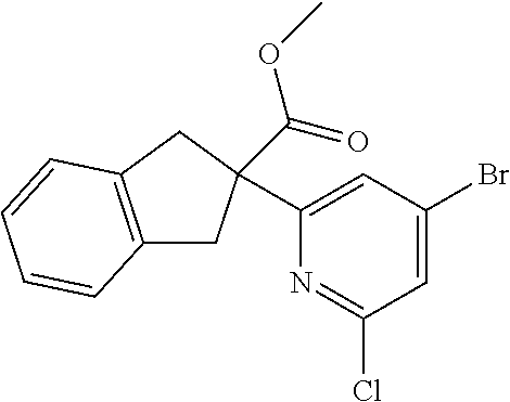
C1=C(Br)C=C(C2(C(=O)OC)CC3=C(C2)C=CC=C3)N=C1Cl
